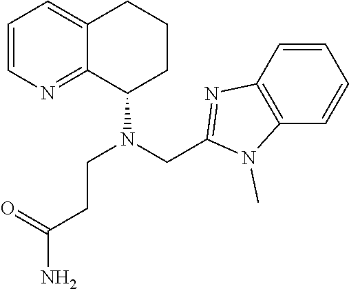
C1=CN=C2C(=C1)CCCC2N(CC1=NC2=C(C=CC=C2)N1C)CCC(N)=O
